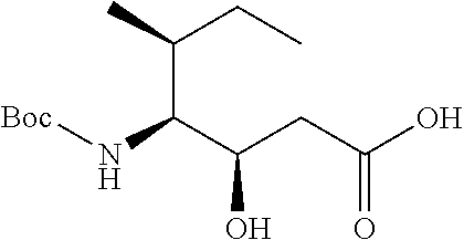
[Boc]NC(C(CC(O)=O)O)C(C)CC
